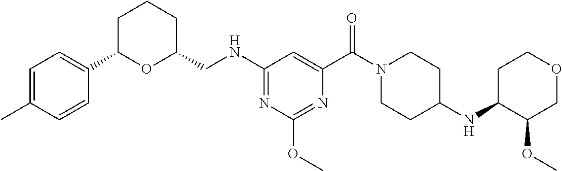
N(C1=NC(OC)=NC(C(N2CCC(NC3C(OC)COCC3)CC2)=O)=C1)CC1CCCC(C2=CC=C(C)C=C2)O1
